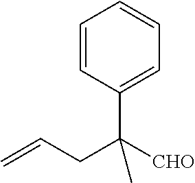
C1=CC(C([CHO])(C)CC=C)=CC=C1
